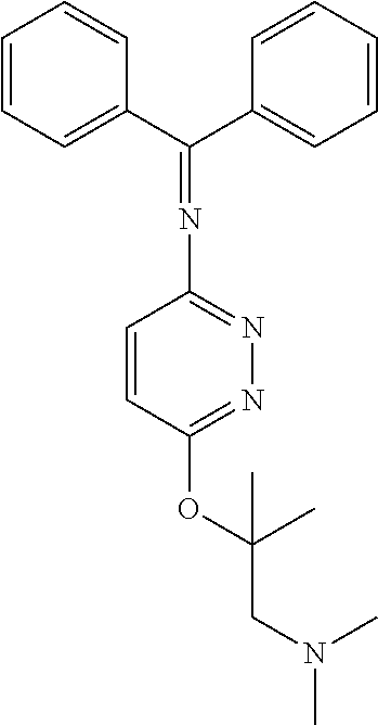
C1=CC(OC(CN(C)C)(C)C)=NN=C1N=C(C1=CC=CC=C1)C1=CC=CC=C1
